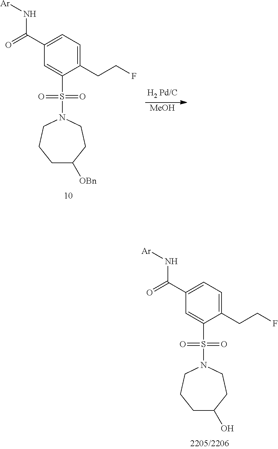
[MeOH].[OBn]C1CCCN(S(C2=CC(C(=O)N[Ar])=CC=C2CCF)(=O)=O)CC1.OC1CCCN(S(C2=CC(C(=O)N[Ar])=CC=C2CCF)(=O)=O)CC1
